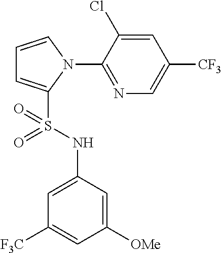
C1=CN(C2=NC=C([CF3])C=C2Cl)C(S(NC2=CC([F3C])=CC([OMe])=C2)(=O)=O)=C1
